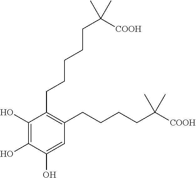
C1(O)=C(O)C(O)=CC(CCCCC([COOH])(C)C)=C1CCCCCC(C)([COOH])C
